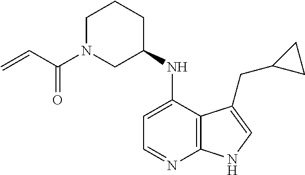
C1=NC2=C(C(NC3CCCN(C(=O)C=C)C3)=C1)C(CC1CC1)=CN2
